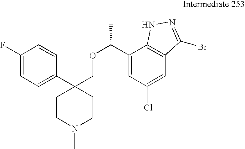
C1(C2(COC(C)C3=CC(Cl)=CC4=C3NN=C4Br)CCN(C)CC2)=CC=C(F)C=C1
